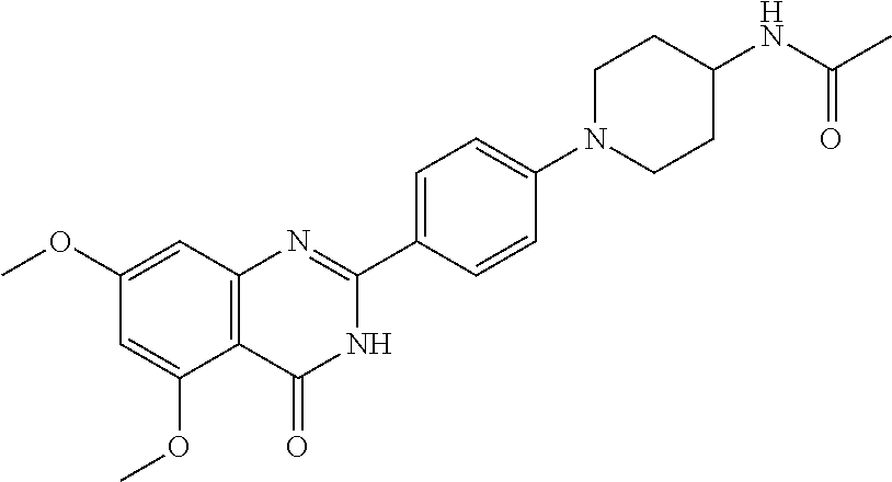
C1(OC)=CC2=C(C(OC)=C1)C(=O)NC(C1=CC=C(N3CCC(NC(C)=O)CC3)C=C1)=N2
